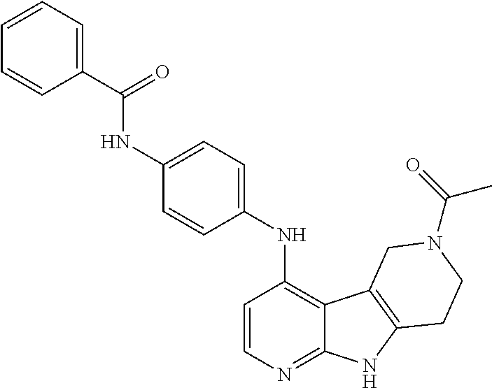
C1(C(=O)NC2=CC=C(NC3=C4C(=NC=C3)NC3=C4CN(C(=O)C)CC3)C=C2)=CC=CC=C1
